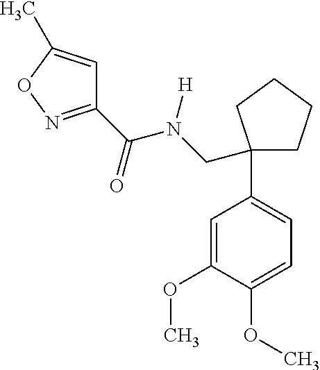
O(C1=CC=C(C2(CN(C(=O)C3=NOC(C)=C3)[H])CCCC2)C=C1OC)C
